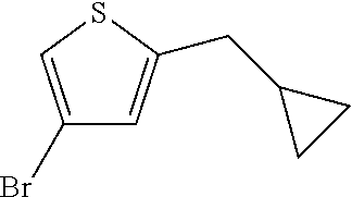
C1(Br)=CSC(CC2CC2)=C1
